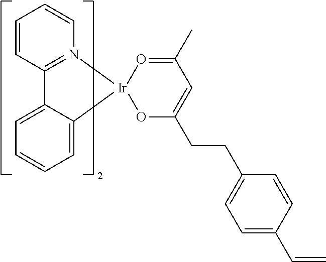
C1=CC2=N(C=C1)[Ir]1(C3=CC=CC=C23)OC(CCC2=CC=C(C=C)C=C2)=CC(C)=O1
